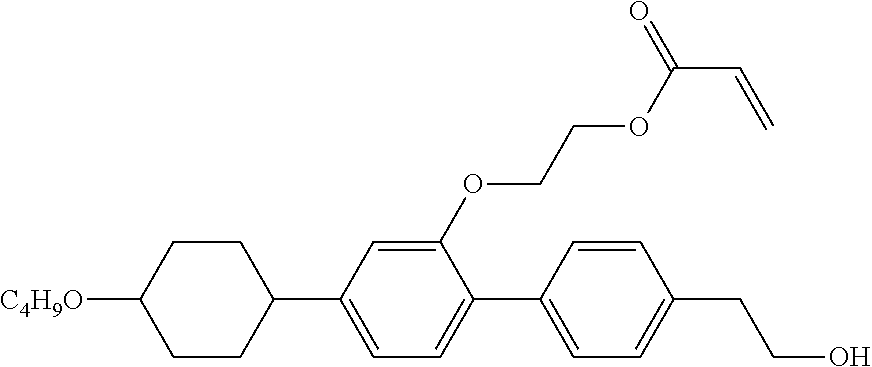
C1CC([C4H9O])CCC1C1=CC=C(C2=CC=C(CCO)C=C2)C(OCCOC(C=C)=O)=C1
